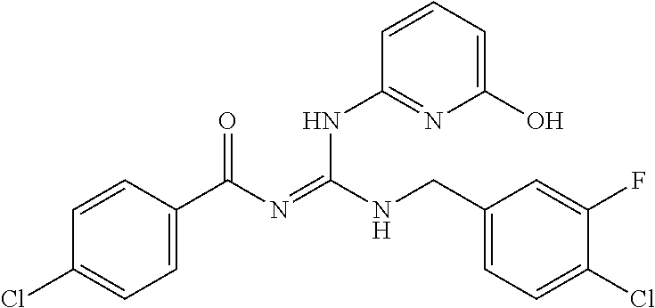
C1=CC(C(N=C(NCC2=CC=C(Cl)C(F)=C2)NC2=NC(O)=CC=C2)=O)=CC=C1Cl
